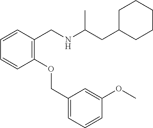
C1=CC=CC(CNC(CC2CCCCC2)C)=C1OCC1=CC=CC(OC)=C1
